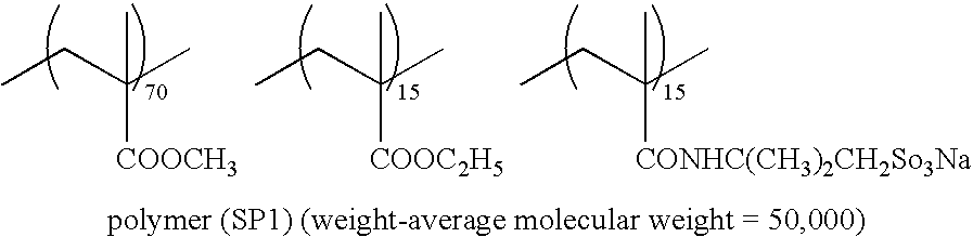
C([COOCH3])(CC)(C)C.C([COOC2H5])(CC)(C)C.C([CONHC(CH3)2CH2So3Na])(CC)(C)C
